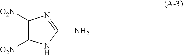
C1([O2N])C([O2N])NC(N)=N1
